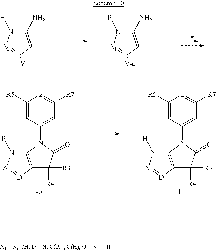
C1([R5])=CC(N2C(=O)C([R3])([R4])C3=C2N(P)[A1]=[D]3)=CC([R7])=[z]1.C1([R5])=CC(N2C(=O)C([R3])([R4])C3=C2N([H])[A1]=[D]3)=CC([R7])=[z]1.I.C1(N)=C[D]=[A1]N1[H].[V].C1(N)=C[D]=[A1]N1P.[V-a].N[H]
